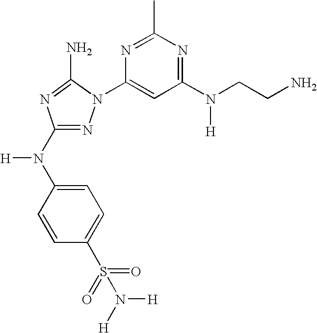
N1=C(N(C2=CC=C(S(=O)(=O)N([H])[H])C=C2)[H])N=C(N)N1C1=CC(N(CCN)[H])=NC(C)=N1
